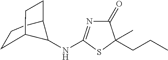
C1(=O)N=C(NC2C3CCC2CCC3)SC1(CCC)C
